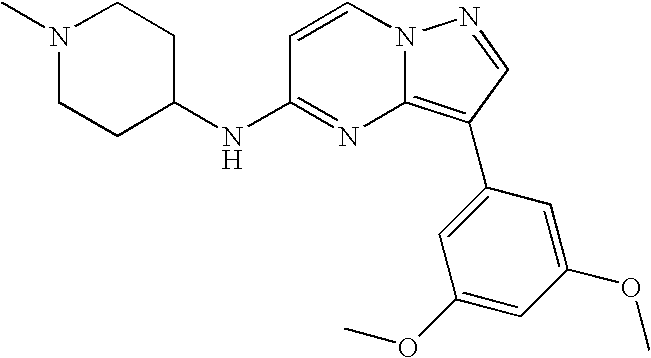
N1(C)CCC(NC2=NC3=C(C4=CC(OC)=CC(OC)=C4)C=NN3C=C2)CC1
